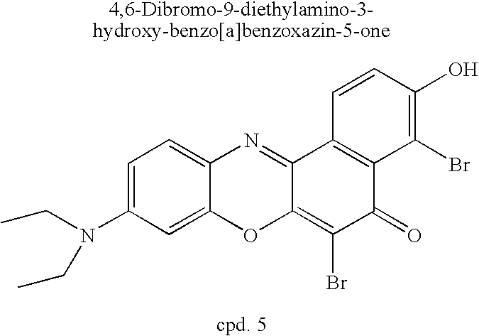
N(C1=CC=C2C(=C1)OC1=C(Br)C(=O)C3=C(C1=N2)C=CC(O)=C3Br)(CC)CC
